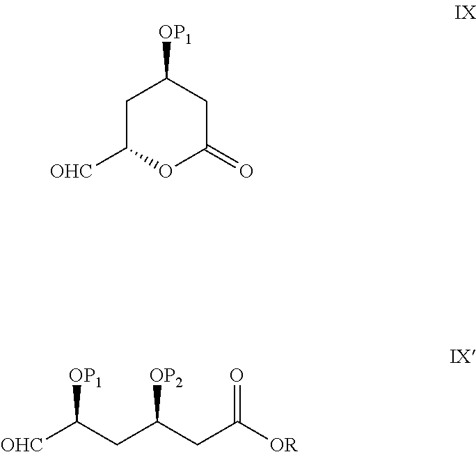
C1C([OHC])OC(=O)CC1[OP1].C([OHC])(CC(CC([OR])=O)[OP2])[OP1]
